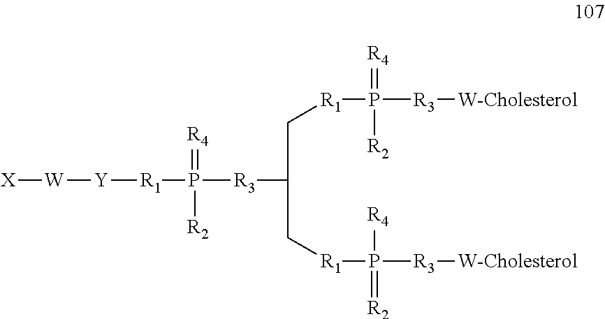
[X][W][Y][R1]P(=[R4])([R3]C(C[R1]P(=[R4])([R3][W-Cholesterol])[R2])C[R1]P([R4])([R3][W-Cholesterol])=[R2])[R2]
